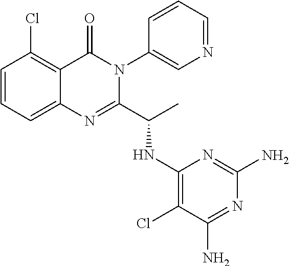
C1=CC=C2C(=C1Cl)C(=O)N(C1=CN=CC=C1)C(C(C)NC1=C(Cl)C(N)=NC(N)=N1)=N2
